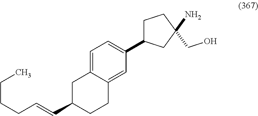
C1(C=CCCCC)CCC2=CC(C3CCC(CO)(N)C3)=CC=C2C1
